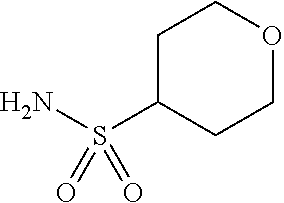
NS(C1CCOCC1)(=O)=O
